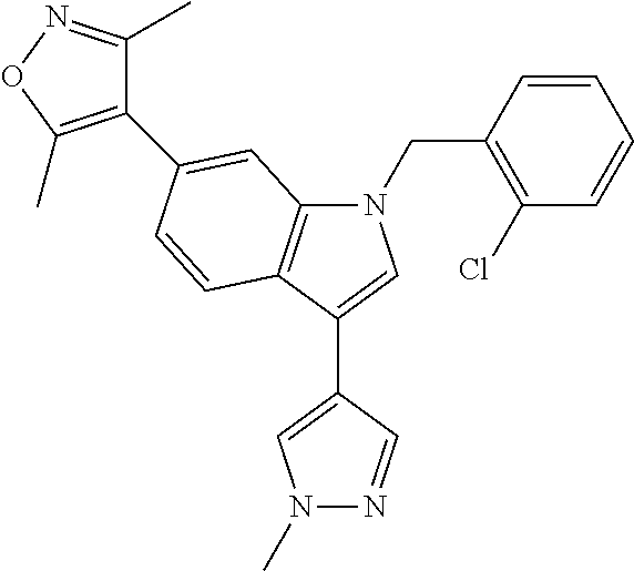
N1(CC2=C(Cl)C=CC=C2)C2=C(C(C3=CN(C)N=C3)=C1)C=CC(C1=C(C)ON=C1C)=C2
